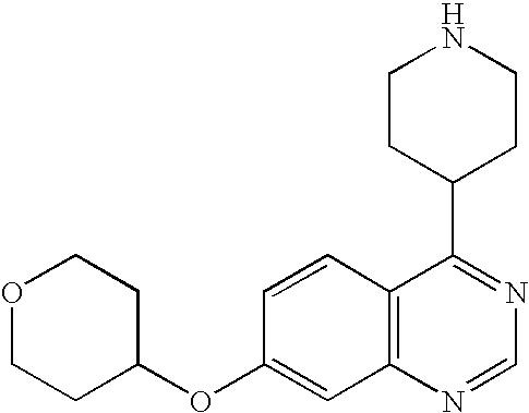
C12=C(N=CN=C1C1CCNCC1)C=C(OC1CCOCC1)C=C2
